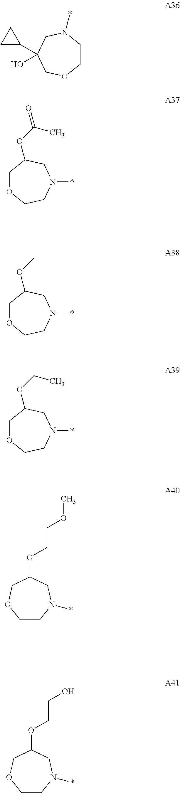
C1CN(*)CC(OCCOC)CO1.C1CN(*)CC(C2CC2)(O)CO1.C1OCCN(*)CC1OC(=O)C.C1OCCN(*)CC1OC.C1OCCN(*)CC1OCC.C1CN(*)CC(OCCO)CO1
